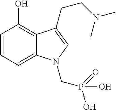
C1=CC=C2C(=C1O)C(CCN(C)C)=CN2CP(=O)(O)O
